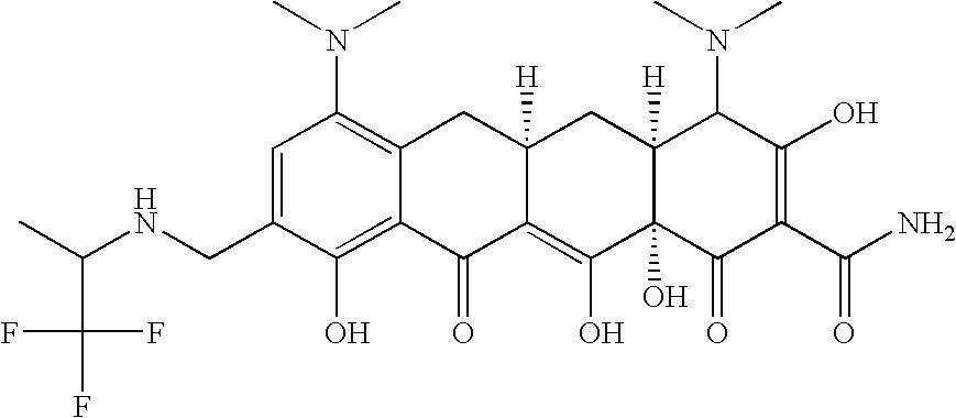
C1(CNC(C)C(F)(F)F)=CC(N(C)C)=C2C(=C1O)C(=O)C1=C(O)C3(O)C([H])(CC1([H])C2)C(N(C)C)C(O)=C(C(N)=O)C3=O
